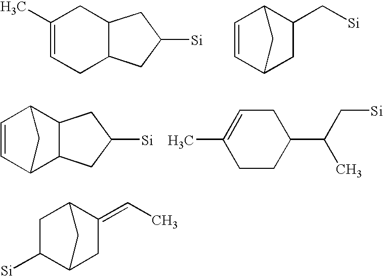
C1(C)=CCC2C(C1)CC([Si])C2.C1=CC2CC(C[Si])C1C2.C1=CC2C3C(C1C2)CC([Si])C3.C1CC(C(C)C[Si])CC=C1C.C1C([Si])C2CC(=CC)C1C2
